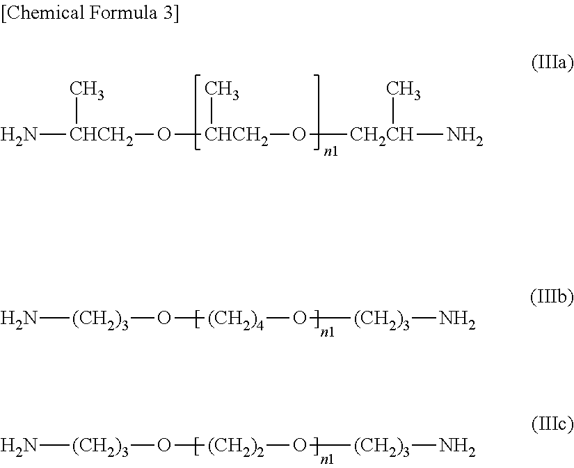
N[CHCH2](C)O[CHCH2](C)O[CH2CH](N)C.N[(CH2)3]O[(CH2)4]O[(CH2)3]N.N[(CH2)3]O[(CH2)2]O[(CH2)3]N
